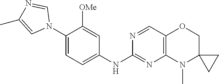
N1(C2=CC=C(NC3=NC4=C(C=N3)OCC3(N4C)CC3)C=C2[OMe])C=NC(C)=C1
